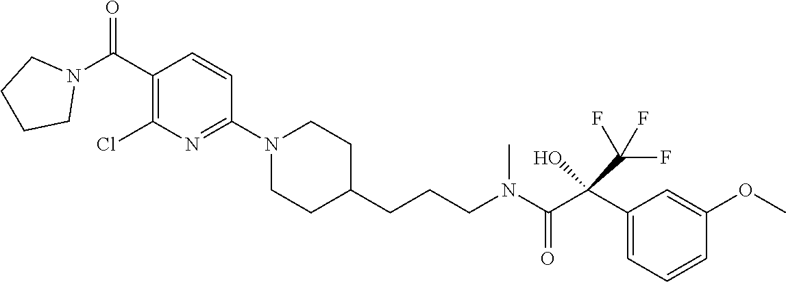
C1(C(N2CCCC2)=O)=C(Cl)N=C(N2CCC(CCCN(C(C(C3=CC=CC(OC)=C3)(C(F)(F)F)O)=O)C)CC2)C=C1
